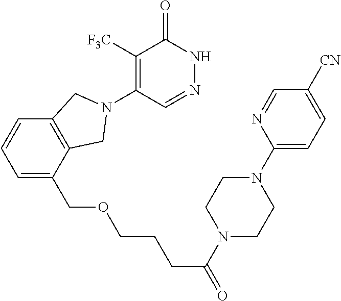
C1([F3C])=C(N2CC3=C(C=CC=C3COCCCC(N3CCN(C4=CC=C([CN])C=N4)CC3)=O)C2)C=NNC1=O
